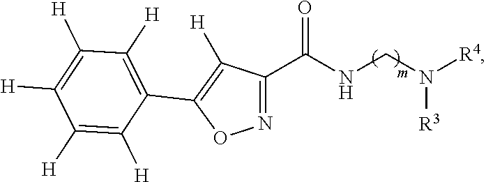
N1=C(C(NCN([R4])[R3])=O)C([H])=C(C2=C([H])C([H])=C([H])C([H])=C2[H])O1
